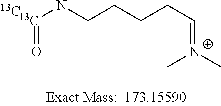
[13C](NCCCCC=[N+](C)C)=O.[13C]
